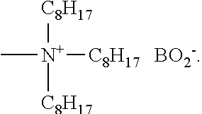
[C8H17][N+](C)([C8H17])[C8H17].[BO2-]
